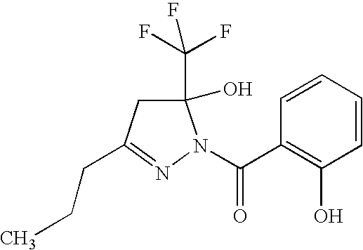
C1=CC(C(=O)N2C(O)(C(F)(F)F)CC(CCC)=N2)=C(O)C=C1
